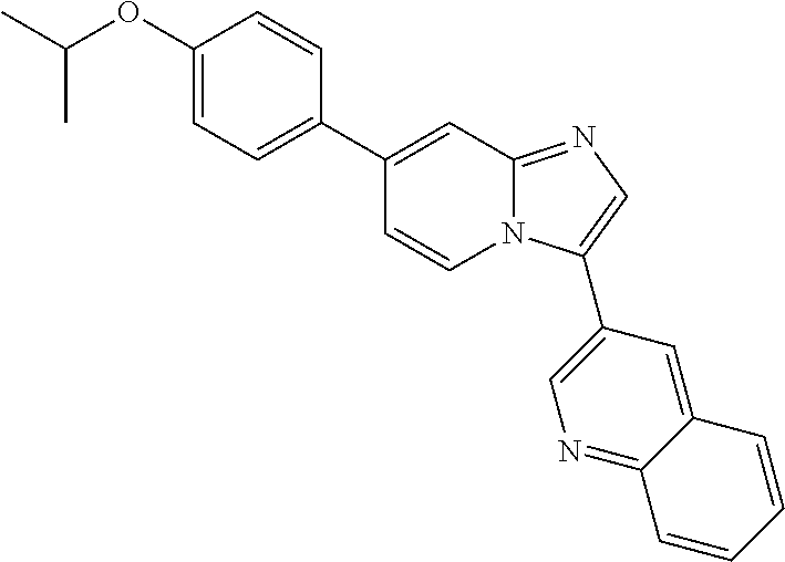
C1(OC(C)C)=CC=C(C2=CC3=NC=C(C4=CN=C5C(=C4)C=CC=C5)N3C=C2)C=C1
